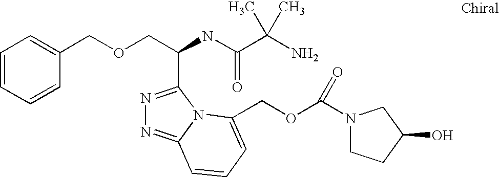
C(NC(C(N)(C)C)=O)(COCC1=CC=CC=C1)C1=NN=C2N1C(COC(N1CCC(O)C1)=O)=CC=C2
